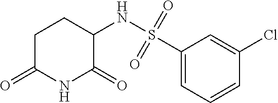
C1C(=O)NC(=O)C(NS(C2=CC=CC(Cl)=C2)(=O)=O)C1
